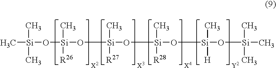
C[Si](C)(C)O[Si](C)([R26])O[Si](C)([R27])O[Si](C)([R28])O[Si](C)([H])O[Si](C)(C)C
